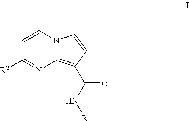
N12C(=C(C(N[R1])=O)C=C1)N=C([R2])C=C2C
